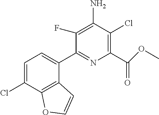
C1(C2=CC=C(Cl)C3=C2C=CO3)=NC(C(=O)OC)=C(Cl)C(N)=C1F
